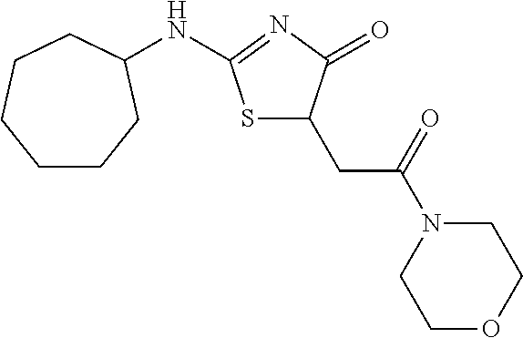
S1C(CC(N2CCOCC2)=O)C(=O)N=C1NC1CCCCCC1
